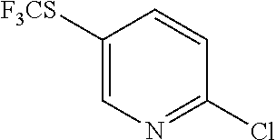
C1([F3CS])=CN=C(Cl)C=C1
